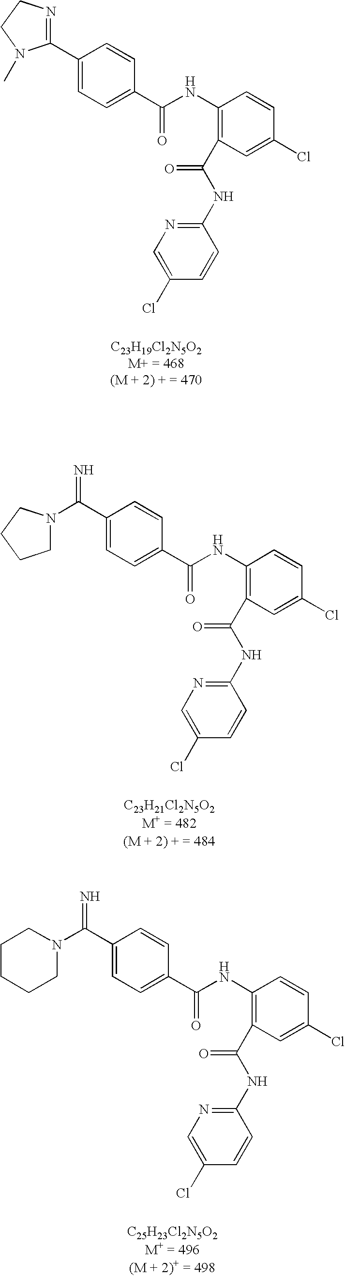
C1(C2=CC=C(C(=O)NC3=C(C(NC4=NC=C(Cl)C=C4)=O)C=C(Cl)C=C3)C=C2)=NCCN1C.C(=N)(C1=CC=C(C(=O)NC2=C(C(NC3=NC=C(Cl)C=C3)=O)C=C(Cl)C=C2)C=C1)N1CCCC1.C(=N)(C1=CC=C(C(=O)NC2=C(C(NC3=NC=C(Cl)C=C3)=O)C=C(Cl)C=C2)C=C1)N1CCCCC1
